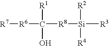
[R6](C([R8][Si]([R3])([R2])[R4])([R1])O)[R7]
